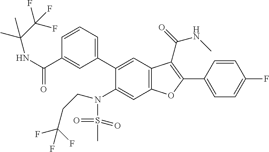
C1=CC(C2=C(C(=O)NC)C3=C(C=C(N(CCC(F)(F)F)S(=O)(=O)C)C(C4=CC=CC(C(NC(C)(C)C(F)(F)F)=O)=C4)=C3)O2)=CC=C1F
